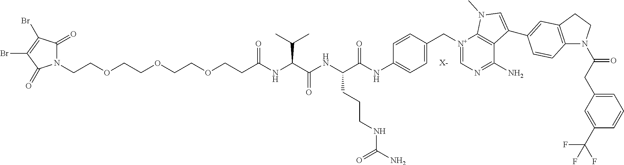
[X-].N1(CCOCCOCCOCCC(NC(C(NC(C(NC2=CC=C(C[N+]3=CN=C(N)C4=C3N(C)C=C4C3=CC4=C(N(C(CC5=CC=CC(C(F)(F)F)=C5)=O)CC4)C=C3)C=C2)=O)CCCNC(N)=O)=O)C(C)C)=O)C(=O)C(Br)=C(Br)C1=O
